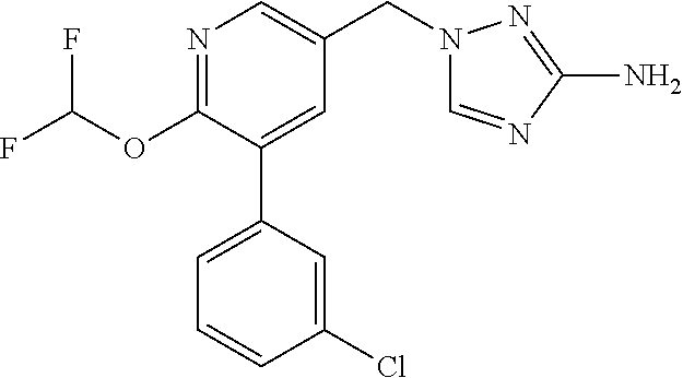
C1(OC(F)F)=NC=C(CN2C=NC(N)=N2)C=C1C1=CC=CC(Cl)=C1
